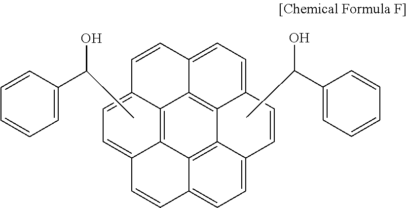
C1=CC2=CC=C3C4=C2C2=C5C(=CC=C12)C=CC1=CC=C(C4=C51)C=C3.OC(C1=CC=CC=C1)C.C1=CC=CC=C1C(C)O
